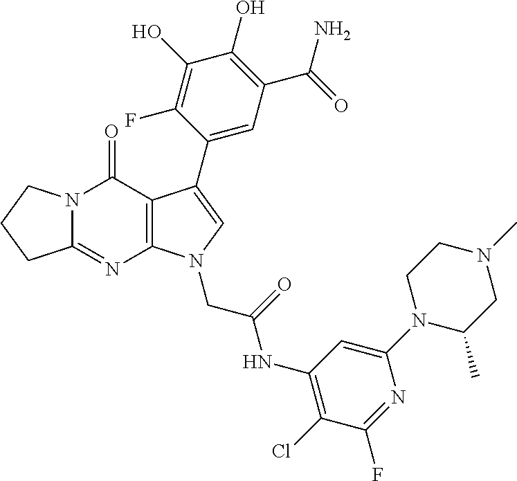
C12=NC3=C(C(=O)N1CCC2)C(C1=CC(C(N)=O)=C(O)C(O)=C1F)=CN3CC(NC1=C(Cl)C(F)=NC(N2C(C)CN(C)CC2)=C1)=O
